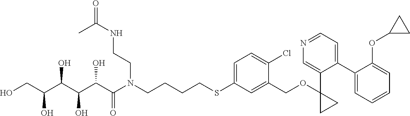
OCC(C(C(C(C(N(CCCCSC1=CC=C(Cl)C(COC2(C3=CN=CC=C3C3=CC=CC=C3OC3CC3)CC2)=C1)CCNC(=O)C)=O)O)O)O)O
